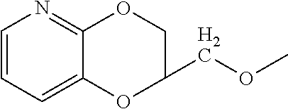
C1=CC=C2C(=N1)OCC(COC)O2
